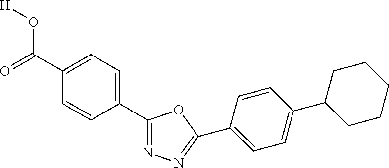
C1(C(=O)O[H])=CC=C(C2=NN=C(C3=CC=C(C4CCCCC4)C=C3)O2)C=C1
